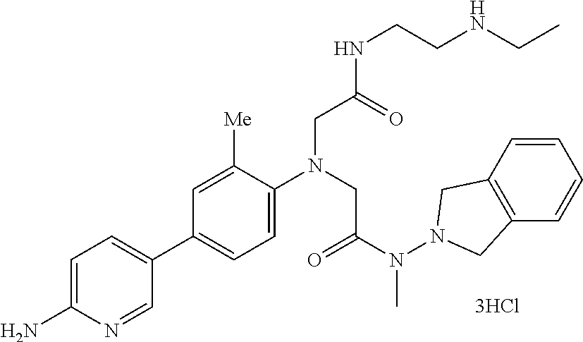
C1=C([Me])C(N(CC(N(N2CC3=C(C2)C=CC=C3)C)=O)CC(NCCNCC)=O)=CC=C1C1=CC=C(N)N=C1
